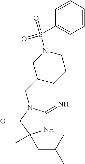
C1(CN2C(=N)NC(C)(CC(C)C)C2=O)CCCN(S(=O)(C2=CC=CC=C2)=O)C1
